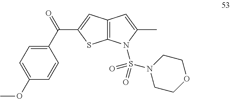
C1(C(=O)C2=CC3=C(S2)N(S(N2CCOCC2)(=O)=O)C(C)=C3)=CC=C(OC)C=C1
